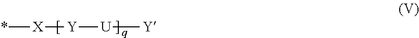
*[X][Y][U][Y].[q]
